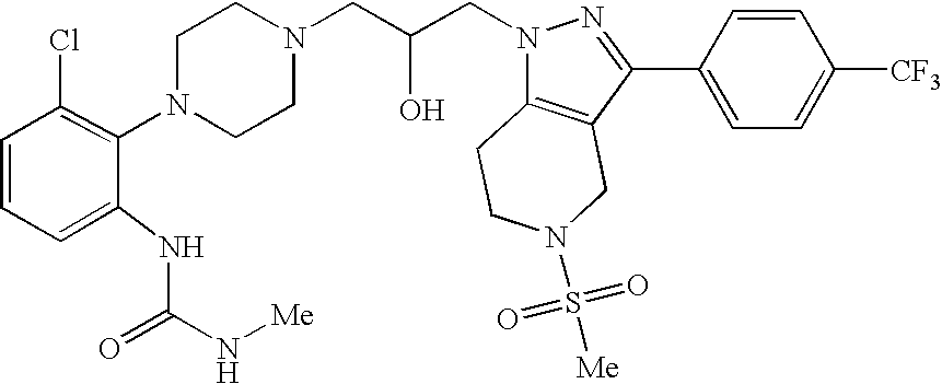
C(C(CN1C2=C(C(C3=CC=C([CF3])C=C3)=N1)CN(S([Me])(=O)=O)CC2)O)N1CCN(C2=C(Cl)C=CC=C2NC(N[Me])=O)CC1
